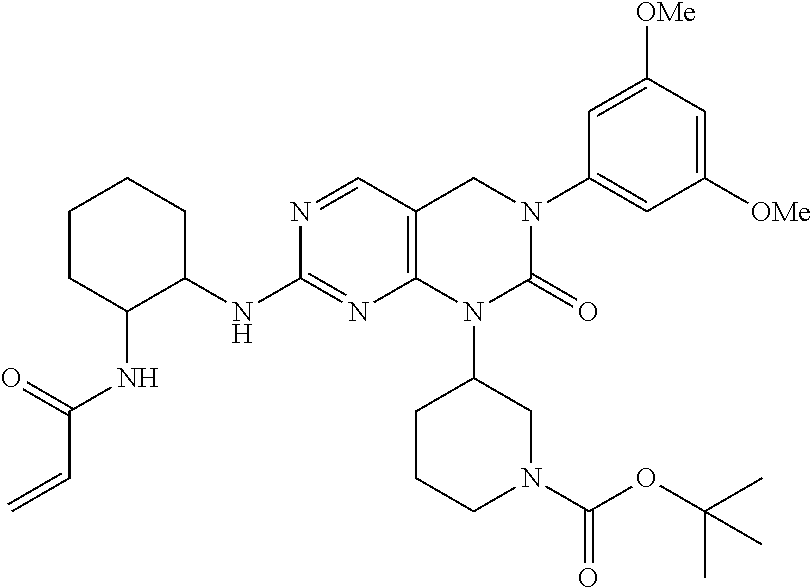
C1(NC2=NC3=C(C=N2)CN(C2=CC([OMe])=CC([OMe])=C2)C(=O)N3C2CCCN(C(OC(C)(C)C)=O)C2)CCCCC1NC(C=C)=O
